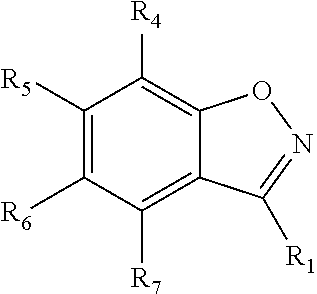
C1([R5])=C([R6])C([R7])=C2C(=C1[R4])ON=C2[R1]
